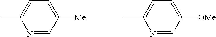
N1=CC([Me])=CC=C1C.N1=CC([OMe])=CC=C1C
